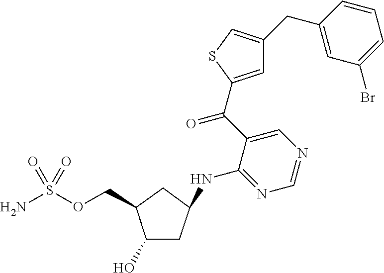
C1=CC=C(Br)C=C1CC1=CSC(C(C2=CN=CN=C2NC2CC(O)C(COS(N)(=O)=O)C2)=O)=C1
